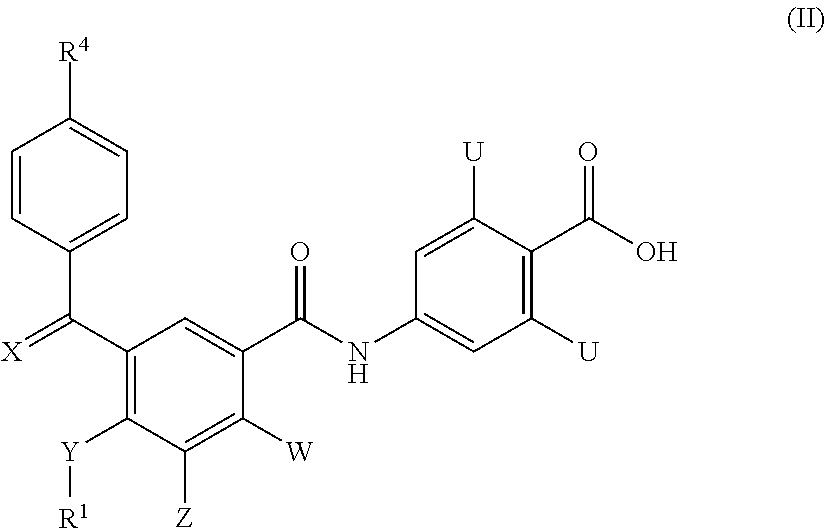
[X]=C(C1=C([Y][R1])C([Z])=C([W])C(C(NC2=CC([U])=C(C(O)=O)C([U])=C2)=O)=C1)C1=CC=C([R4])C=C1
